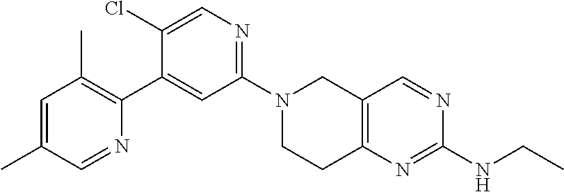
N1(C2=NC=C(Cl)C(C3=C(C)C=C(C)C=N3)=C2)CCC2=C(C1)C=NC(NCC)=N2
